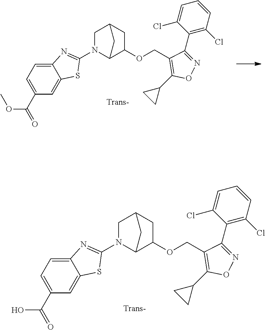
C1(C(OC)=O)=CC=C2C(=C1)SC(N1C3C(OCC4=C(C5CC5)ON=C4C4=C(Cl)C=CC=C4Cl)CC(C1)C3)=N2.C1(C(O)=O)=CC=C2C(=C1)SC(N1C3CC(CC3OCC3=C(C4CC4)ON=C3C3=C(Cl)C=CC=C3Cl)C1)=N2
